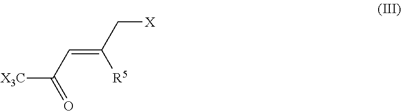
[X3C]C(C=C(C[X])[R5])=O
